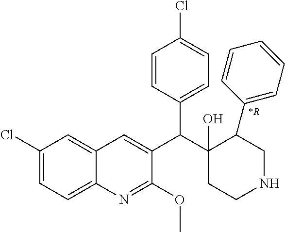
C1(Cl)=CC=C2C(=C1)C=C(C(C1(O)CCNCC1C1=CC=CC=C1)C1=CC=C(Cl)C=C1)C(OC)=N2.[*R]
